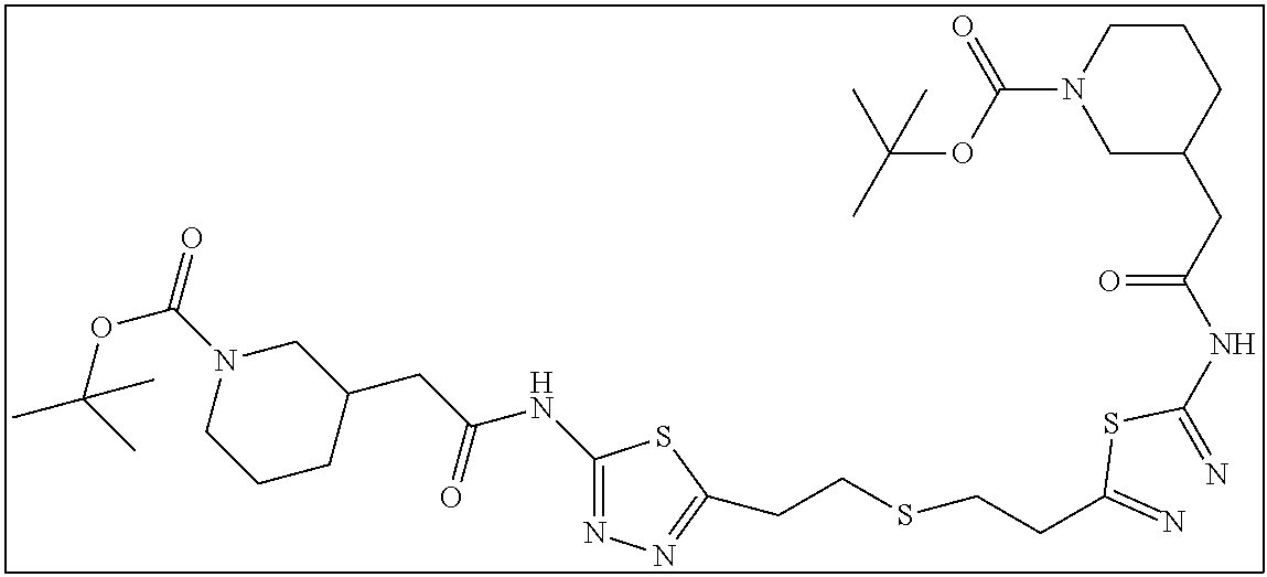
C1(NC(CC2CN(C(=O)OC(C)(C)C)CCC2)=O)=NN=C(CCSCCC(=N)SC(=N)NC(CC2CCCN(C(OC(C)(C)C)=O)C2)=O)S1
